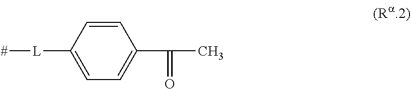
C1=CC([L][#])=CC=C1C(C)=O
